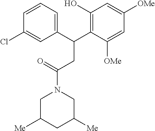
C1C([Me])CC([Me])CN1C(=O)CC(C1=C(O)C=C([OMe])C=C1[OMe])C1=CC=CC(Cl)=C1
